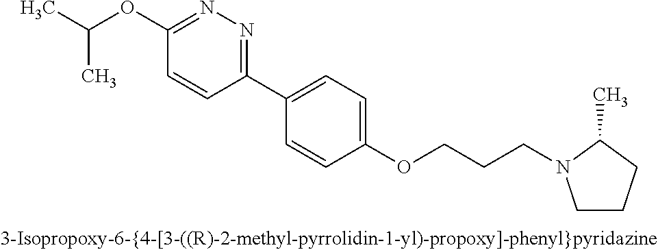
C1(OC(C)C)=NN=C(C2=CC=C(OCCCN3CCCC3C)C=C2)C=C1
